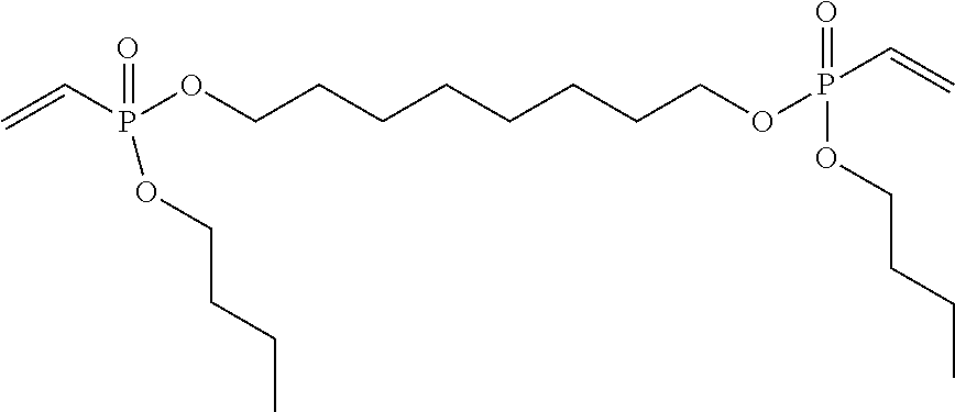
C=CP(OCCCCCCCCOP(=O)(OCCCC)C=C)(=O)OCCCC
